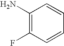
C1(N)=C(F)C=CC=C1
